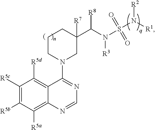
C1([R5c])=C([R5b])C([R5a])=C2C(=C1[R5d])C(N1CC([R7])(C(N(S(N([R1])[R2])(=O)=O)[R3])[R8])CCC1)=NC=N2
